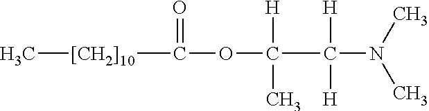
C[[CH2]10]C(=O)OC(C(N(C)C)([H])[H])([H])C
